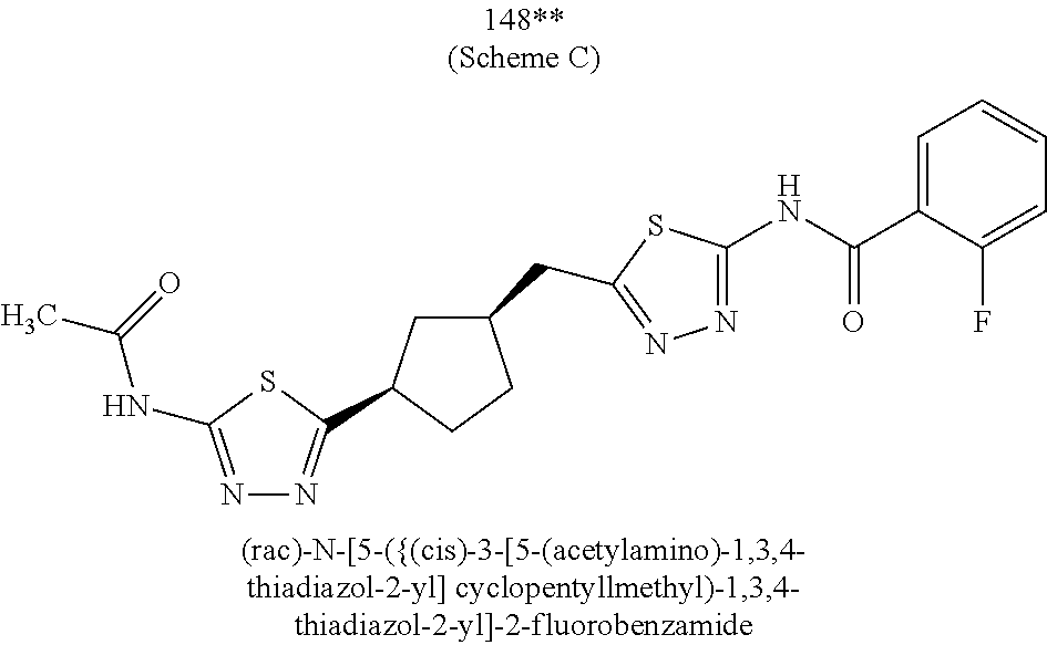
C1C(CC2=NN=C(NC(C3=CC=CC=C3F)=O)S2)CCC1C1=NN=C(NC(=O)C)S1
